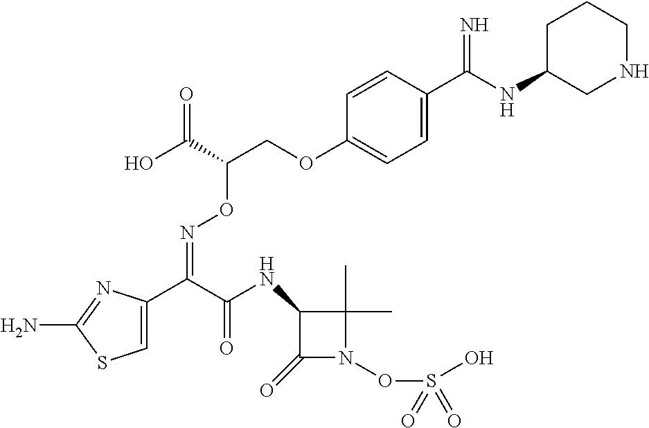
C1=C(C(C(NC2C(=O)N(OS(O)(=O)=O)C2(C)C)=O)=NOC(COC2=CC=C(C(NC3CNCCC3)=N)C=C2)C(O)=O)N=C(N)S1
